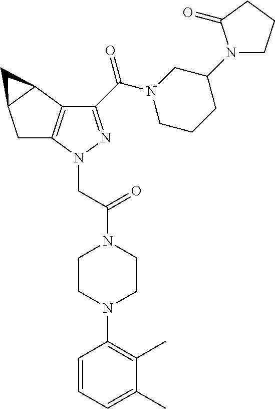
C1C2=C(C3C1C3)C(C(N1CCCC(N3CCCC3=O)C1)=O)=NN2CC(N1CCN(C2=C(C)C(C)=CC=C2)CC1)=O
